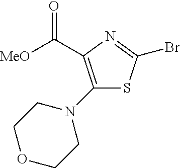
C(C1=C(N2CCOCC2)SC(Br)=N1)([MeO])=O
